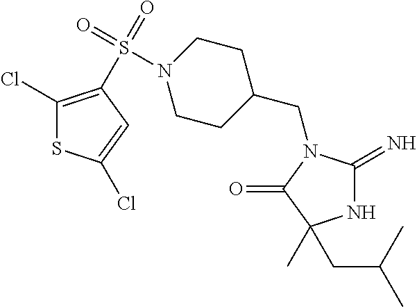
N1C(=N)N(CC2CCN(S(=O)(=O)C3=C(Cl)SC(Cl)=C3)CC2)C(=O)C1(CC(C)C)C
